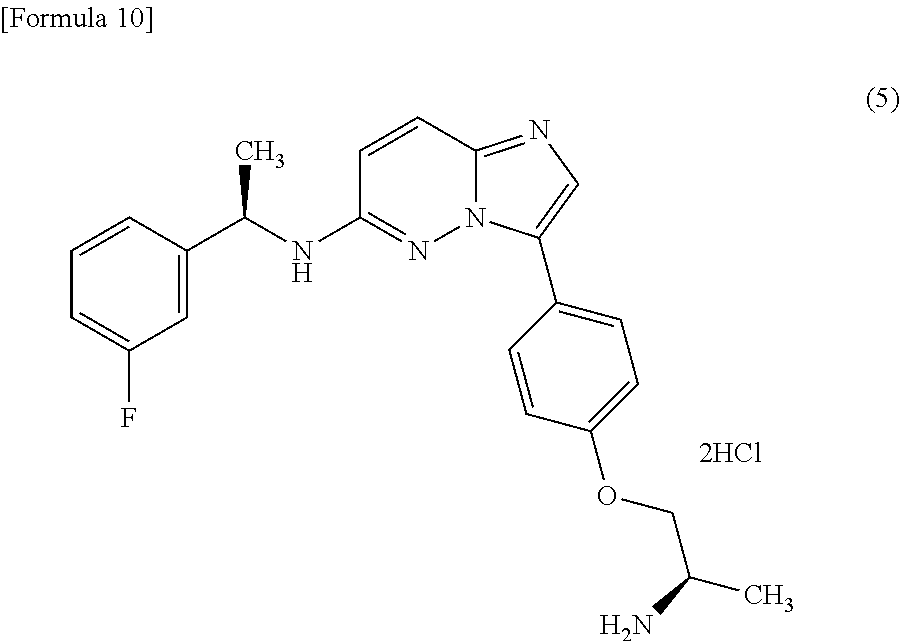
C1=CC2=NC=C(C3=CC=C(OCC(C)N)C=C3)N2N=C1NC(C1=CC(F)=CC=C1)C.[2HCl]
